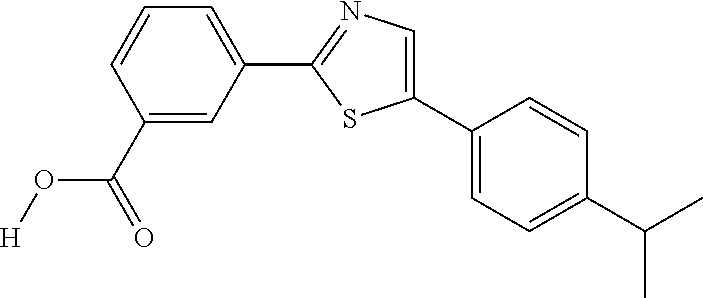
C1(C2=CC=C(C(C)C)C=C2)=CN=C(C2=CC=CC(C(=O)O[H])=C2)S1
